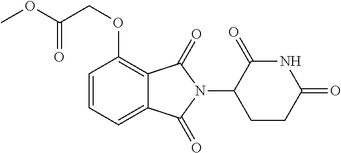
C1=CC=C2C(=C1OCC(OC)=O)C(=O)N(C1CCC(=O)NC1=O)C2=O
